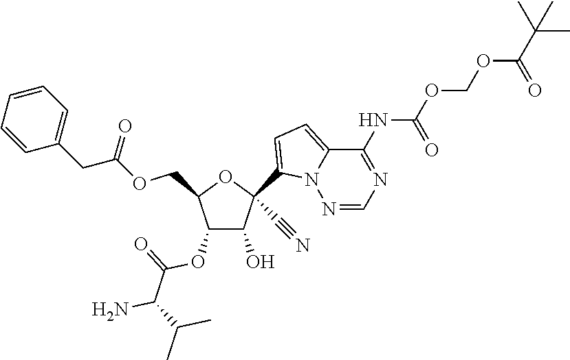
C1(O)C(OC(=O)C(N)C(C)C)C(COC(CC2=CC=CC=C2)=O)OC1(C1=CC=C2N1N=CN=C2NC(=O)OCOC(=O)C(C)(C)C)C#N
